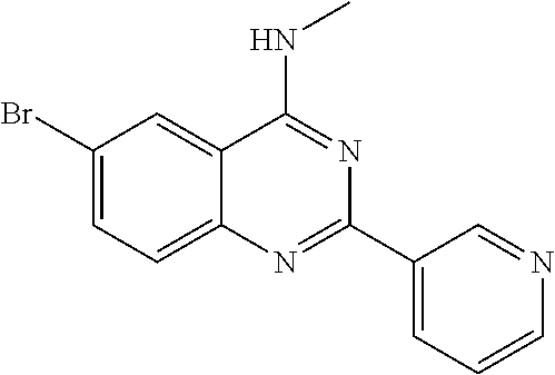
C1(Br)=CC=C2C(=C1)C(NC)=NC(C1=CC=CN=C1)=N2
